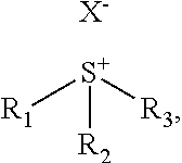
[R1][S+]([R3])[R2].[X-]
